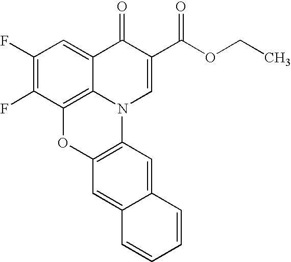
C1(F)=C(F)C2=C3C(=C1)C(=O)C(C(OCC)=O)=CN3C1=C(O2)C=C2C(=C1)C=CC=C2
